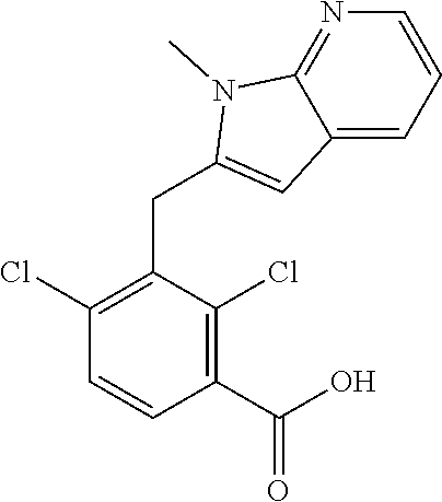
C1(Cl)=C(CC2=CC3=CC=CN=C3N2C)C(Cl)=C(C(O)=O)C=C1
